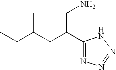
CCC(CC(C1=NN=NN1)CN)C
